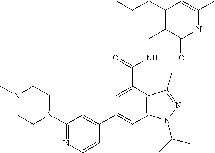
C1=C(C(=O)NCC2=C(CCC)C=C(C)NC2=O)C2=C(C=C1C1=CC(N3CCN(C)CC3)=NC=C1)N(C(C)C)N=C2C
